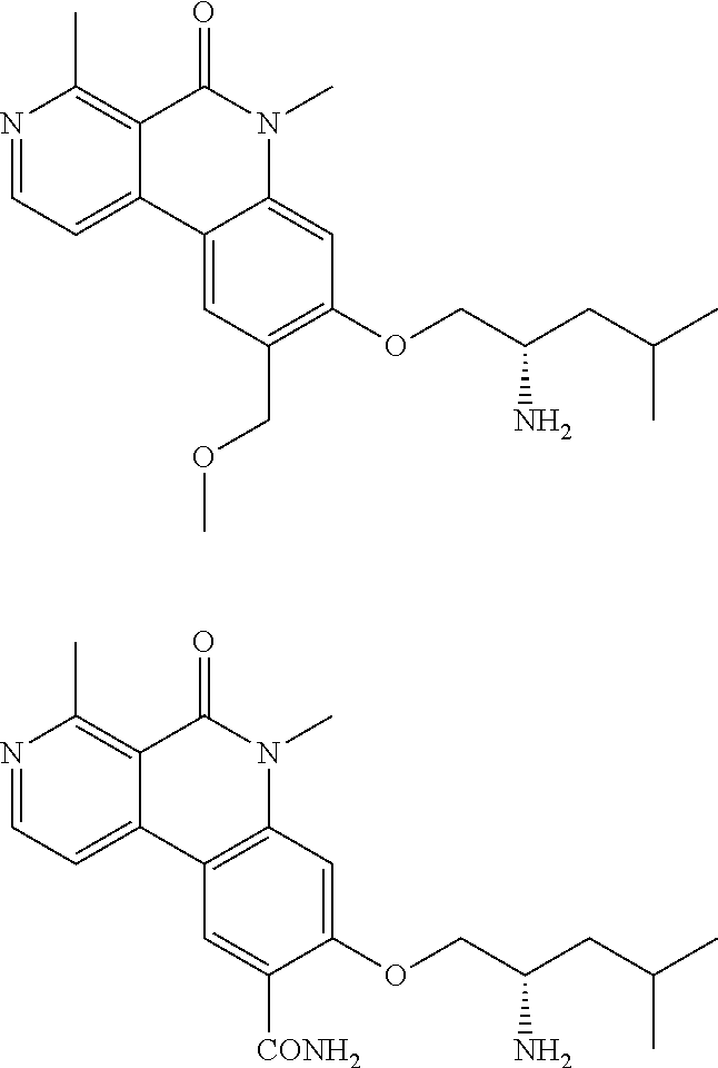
N1=CC=C2C(=C1C)C(=O)N(C)C1=CC(OCC(CC(C)C)N)=C(COC)C=C21.N1=CC=C2C(=C1C)C(=O)N(C)C1=C2C=C([CONH2])C(OCC(CC(C)C)N)=C1
